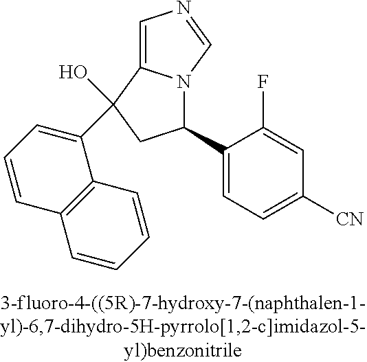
C1=C2N(C=N1)C(C1=CC=C([CN])C=C1F)CC2(C1=CC=CC2=C1C=CC=C2)O
